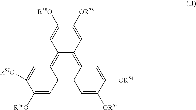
C12=C3C(=C4C(=C1C=C([R57O])C([R56O])=C2)C=C([R58O])C([OR53])=C4)C=C([OR54])C([OR55])=C3
